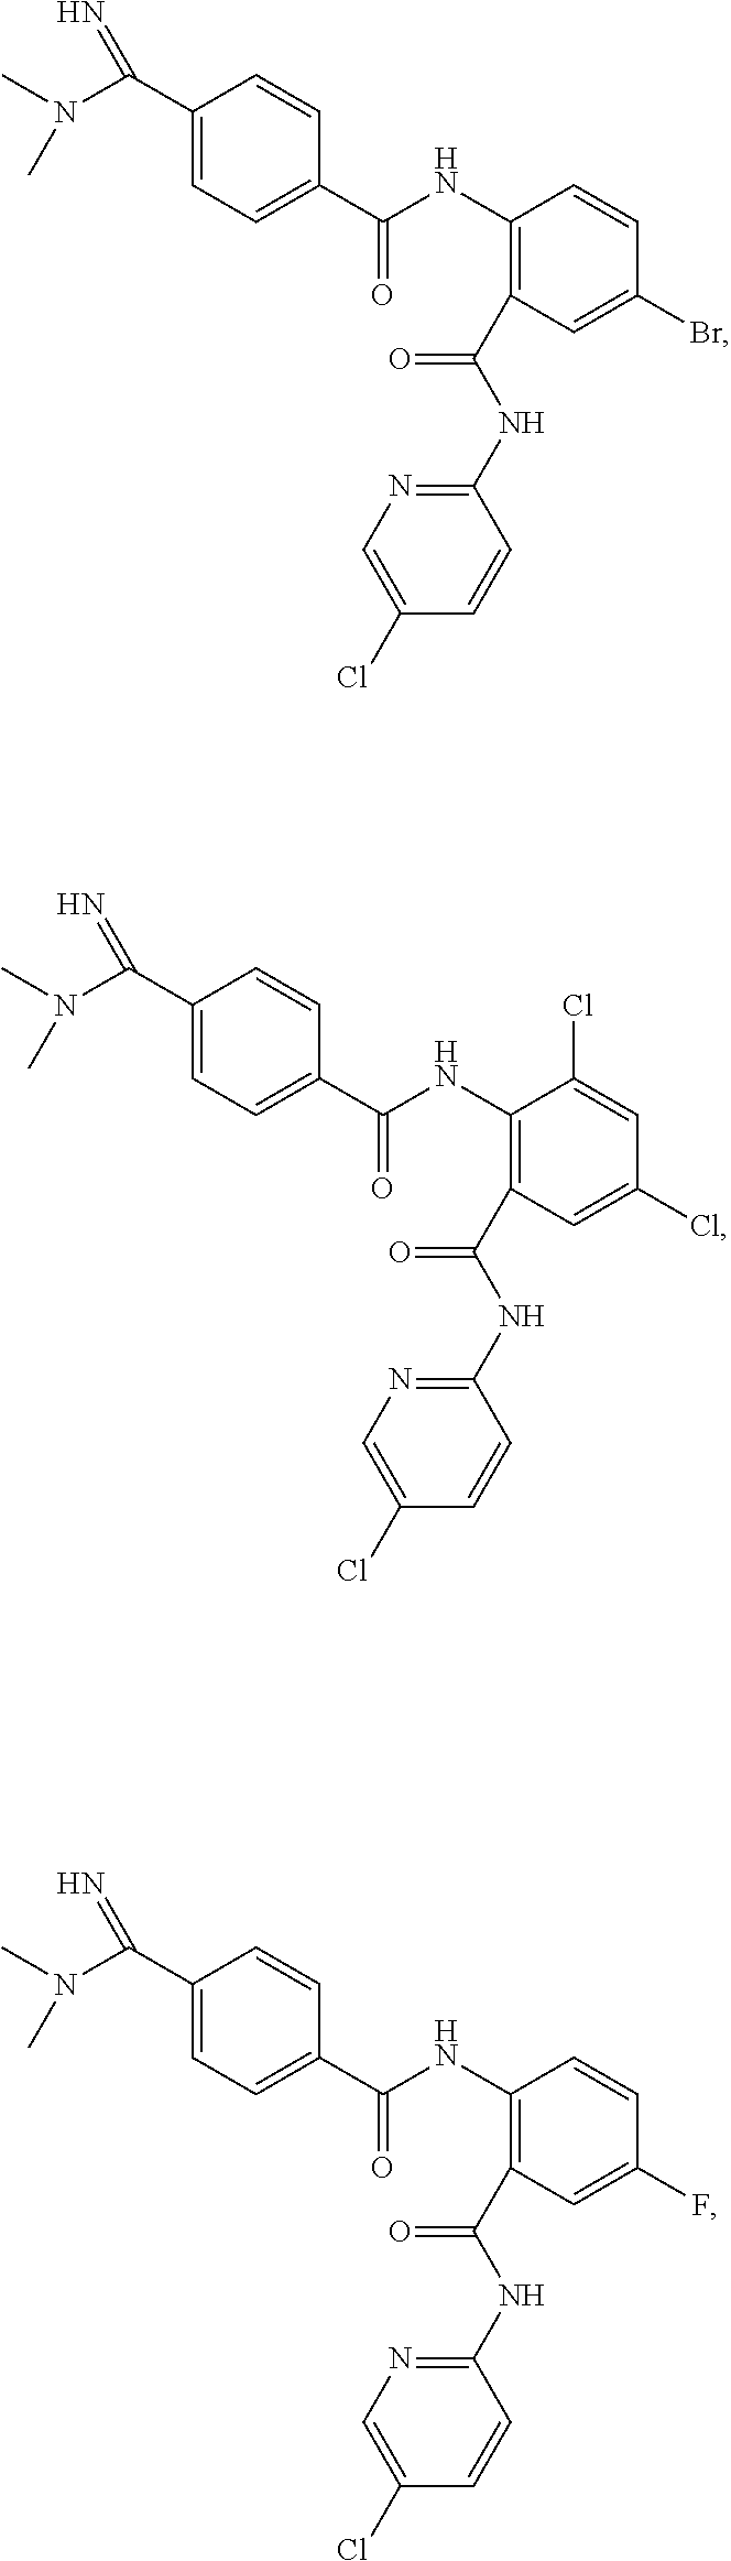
C1(C(N(C)C)=N)=CC=C(C(NC2=C(C(NC3=NC=C(Cl)C=C3)=O)C=C(Br)C=C2)=O)C=C1.C1(C(N(C)C)=N)=CC=C(C(NC2=C(C(NC3=NC=C(Cl)C=C3)=O)C=C(Cl)C=C2Cl)=O)C=C1.C1(C(N(C)C)=N)=CC=C(C(NC2=C(C(NC3=NC=C(Cl)C=C3)=O)C=C(F)C=C2)=O)C=C1
